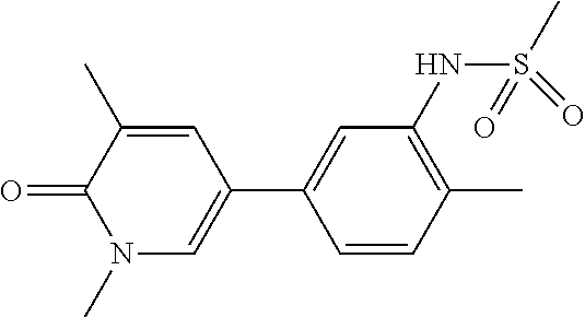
O=C1N(C)C=C(C2=CC(NS(C)(=O)=O)=C(C)C=C2)C=C1C
